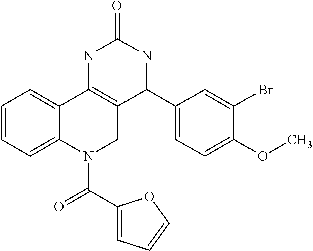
C1=CC=C2C(=C1)C1=C(CN2C(C2=CC=CO2)=O)C(C2=CC=C(OC)C(Br)=C2)NC(=O)N1
